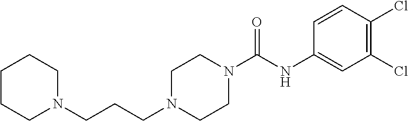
C(N1CCN(C(NC2=CC(Cl)=C(Cl)C=C2)=O)CC1)CCN1CCCCC1
